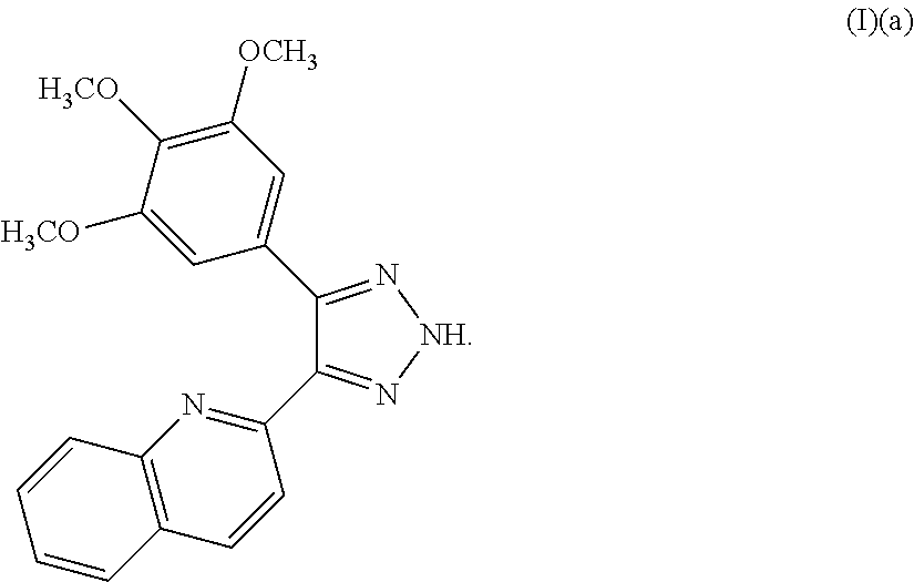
C1(C2=CC([OCH3])=C([H3CO])C([H3CO])=C2)=N[NH]N=C1C1=NC2=C(C=C1)C=CC=C2
